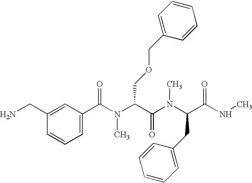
C(C1=CC(C(=O)N(C(C(N(C)C(C(=O)NC)CC2=CC=CC=C2)=O)COCC2=CC=CC=C2)C)=CC=C1)N
